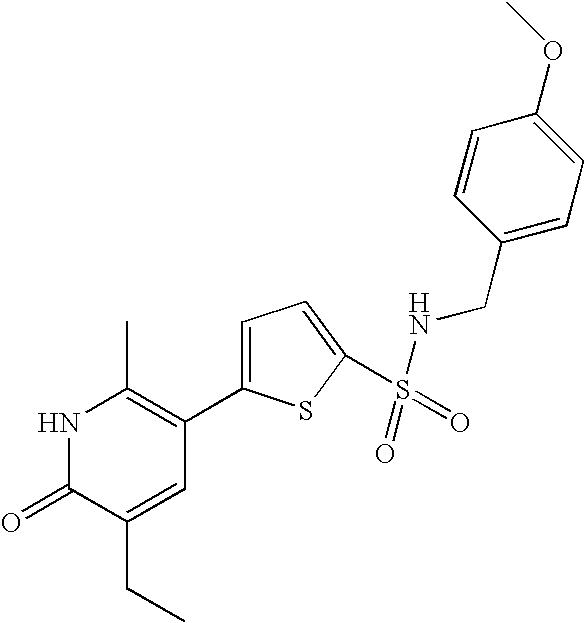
N1C(=O)C(CC)=CC(C2=CC=C(S(NCC3=CC=C(OC)C=C3)(=O)=O)S2)=C1C
